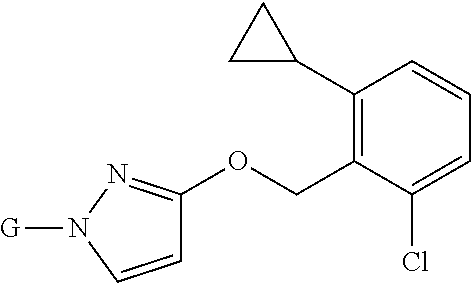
C1(C2CC2)=C(COC2=NN([G])C=C2)C(Cl)=CC=C1
